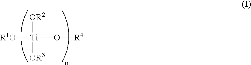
[R1O][Ti](O[R4])([OR3])[OR2]
